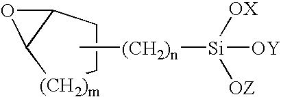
C12C([(CH2)m]CC1)O2.C[(CH2)n][Si]([OZ])([OX])[OY]
